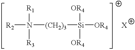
[R2]N([R1])([R3])[(CH2)3][Si]([OR4])([OR4])[OR4]
